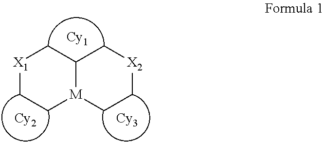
[X1]1CC[M]2C(C1)C[X2]CC2.[Cy1].[Cy2].[Cy3]
